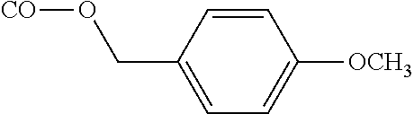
C1=CC(CO[CO])=CC=C1[OCH3]
